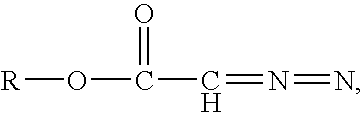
[R]OC(C=N=N)=O
